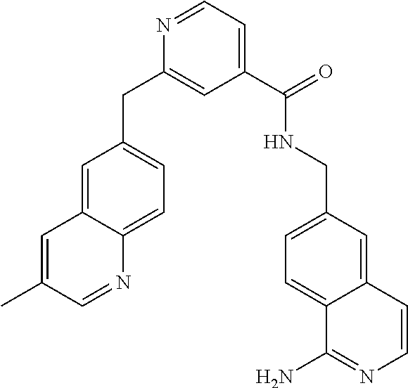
N1=CC=C(C(NCC2=CC=C3C(=C2)C=CN=C3N)=O)C=C1CC1=CC=C2C(=C1)C=C(C)C=N2
